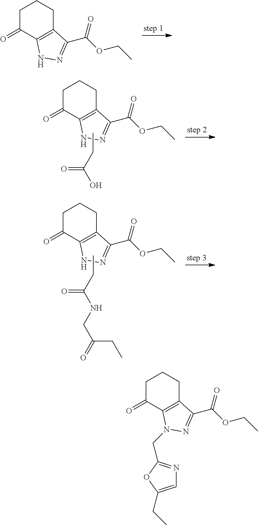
C1CCC(=O)C2=C1C(C(OCC)=O)=NN2.C1CCC(=O)C2=C1C(C(OCC)=O)=NN2.CCC(O)=O.C1CCC(=O)C2=C1C(C(OCC)=O)=NN2.CCC(NCC(=O)CC)=O.C1CCC(=O)C2=C1C(C(OCC)=O)=NN2CC1=NC=C(CC)O1
